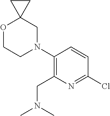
C1(Cl)=NC(CN(C)C)=C(N2CC3(OCC2)CC3)C=C1
